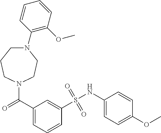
N1(C(C2=CC=CC(S(NC3=CC=C(OC)C=C3)(=O)=O)=C2)=O)CCN(C2=C(OC)C=CC=C2)CCC1
